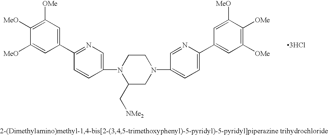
C1([MeO])=C([OMe])C=C(C2=NC=C(N3C(C[NMe2])CN(C4=CC=C(C5=CC([OMe])=C([OMe])C([MeO])=C5)N=C4)CC3)C=C2)C=C1[MeO].[3HCl]
